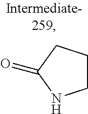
C1CCC(=O)N1
